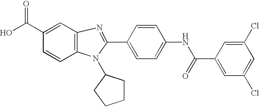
C1=CC2=C(C=C1C(O)=O)N=C(C1=CC=C(NC(C3=CC(Cl)=CC(Cl)=C3)=O)C=C1)N2C1CCCC1
